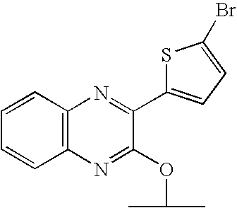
C1=CC=CC2=C1N=C(C1=CC=C(Br)S1)C(OC(C)C)=N2
